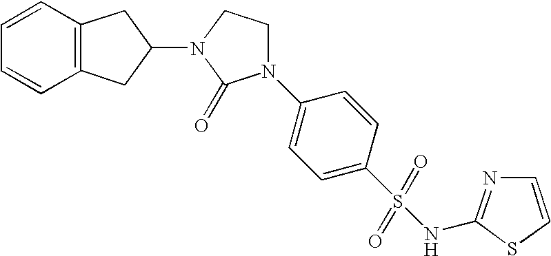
C1=CC2=C(C=C1)CC(N1C(=O)N(C3=CC=C(S(=O)(=O)NC4=NC=CS4)C=C3)CC1)C2
